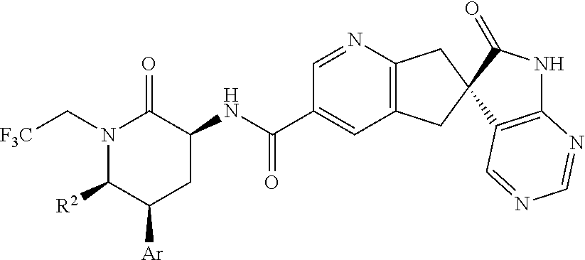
C1(C(NC2C(=O)N(C[F3C])C([R2])C([Ar])C2)=O)=CC2=C(N=C1)CC1(C2)C2=C(NC1=O)N=CN=C2
